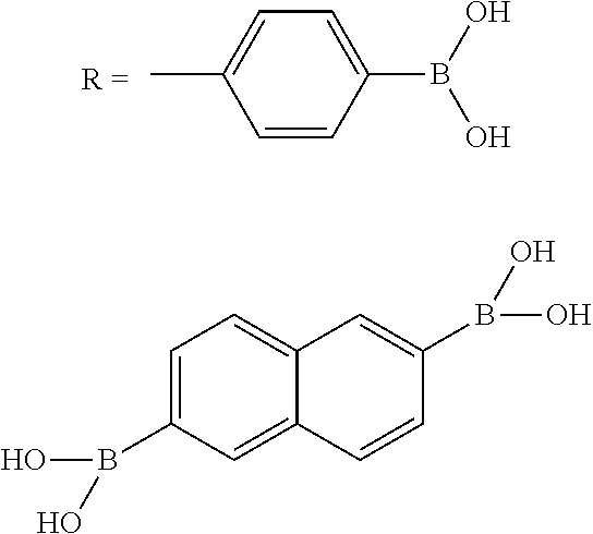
C1(B(O)O)=CC=C(C)C=C1.C1=C(B(O)O)C=C2C(=C1)C=C(B(O)O)C=C2
